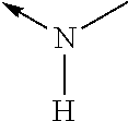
C-N(C)[H]
